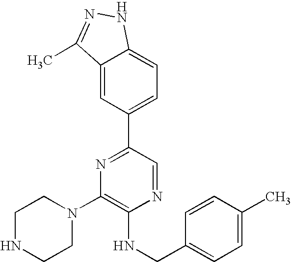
C1(N2CCNCC2)=C(NCC2=CC=C(C)C=C2)N=CC(C2=CC=C3C(=C2)C(C)=NN3)=N1
